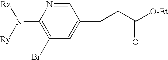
C1(Br)=C(N([Ry])[Rz])N=CC(CCC(=O)[O-Et])=C1
